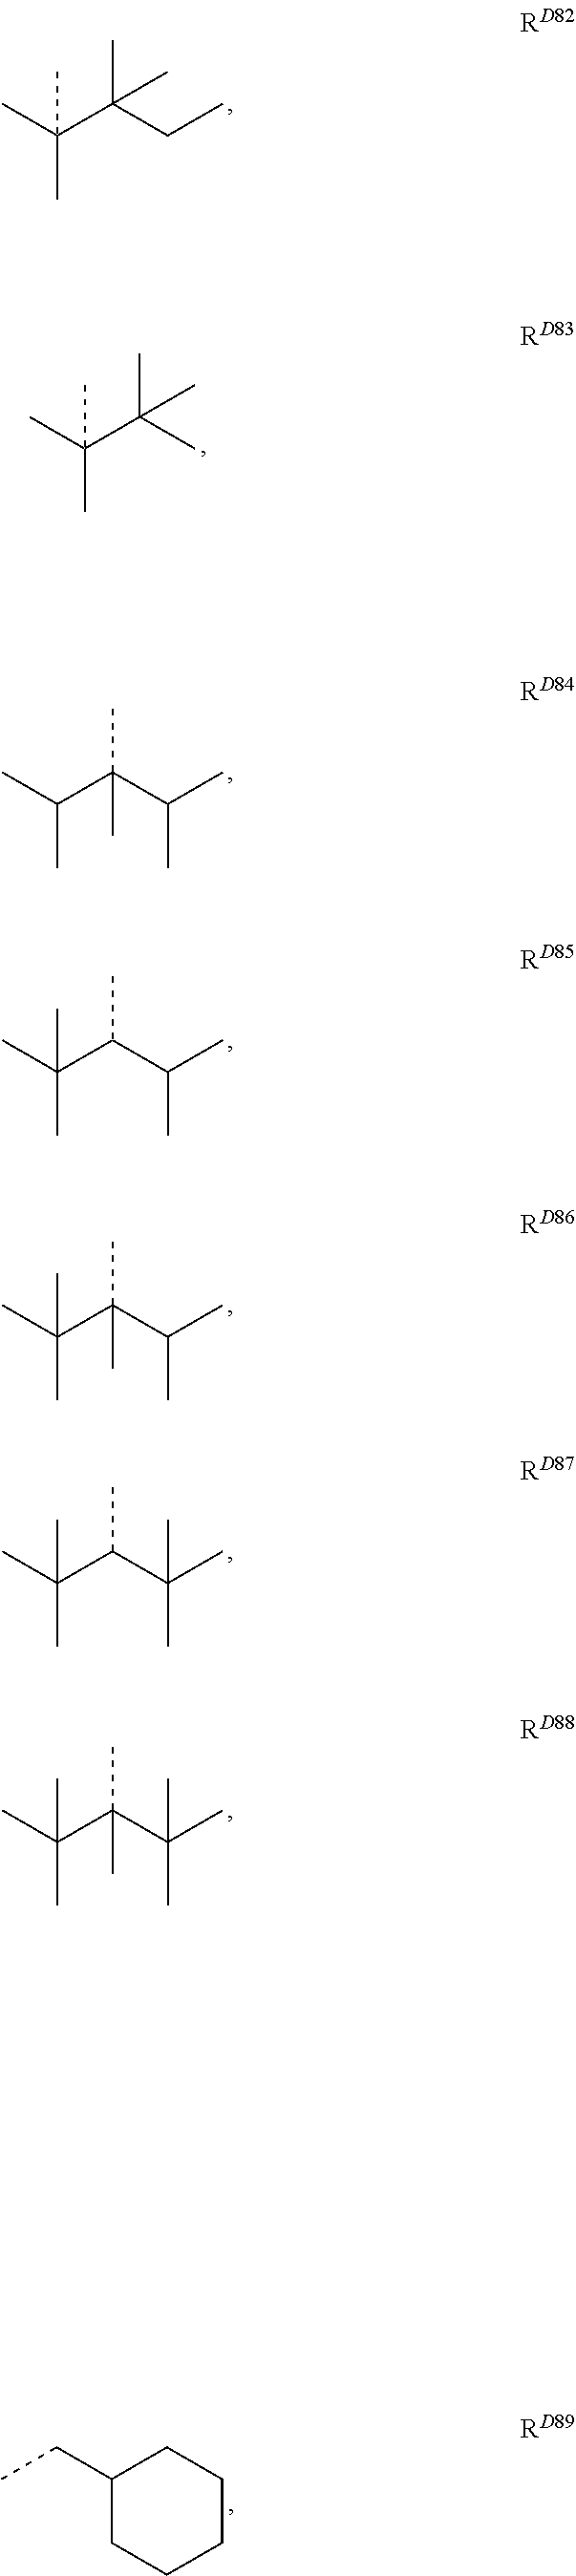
C(C(CC)(C)C)(C)(C)C.CCC1CCCCC1.C(C(C(C)C)(C)C)(C)C.C(C(C(C)C)C)(C)(C)C.C(C(C(C)C)(C)C)(C)(C)C.C(C(C(C)(C)C)C)(C)(C)C.C(C(C(C)(C)C)(C)C)(C)(C)C.C(C(C)(C)C)(C)(C)C
